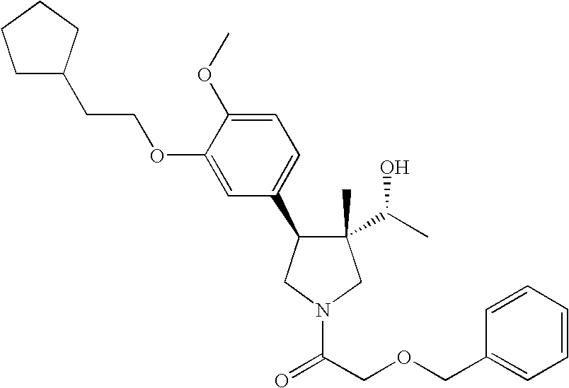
C1(C)(C(C)O)C(C2=CC=C(OC)C(OCCC3CCCC3)=C2)CN(C(=O)COCC2=CC=CC=C2)C1
